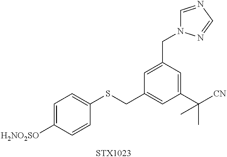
C1=C([H2NO2SO])C=CC(SCC2=CC(C([CN])(C)C)=CC(CN3C=NC=N3)=C2)=C1.[STX1023]
